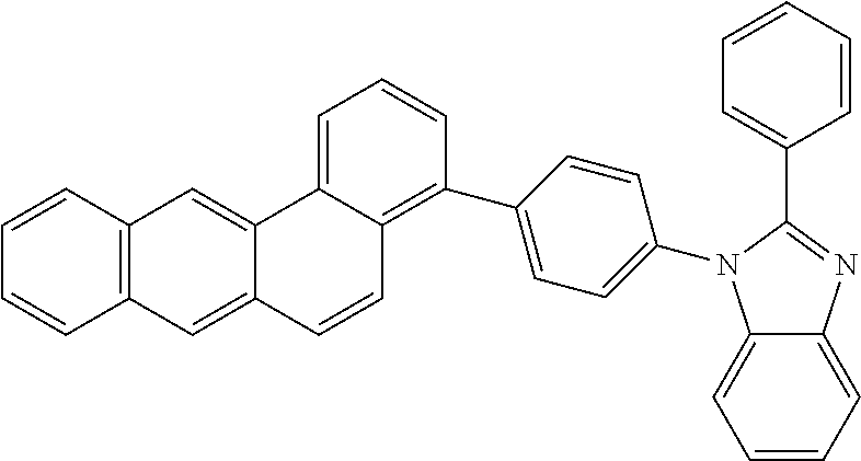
C1=C2C(=C(C3=CC=C(N4C5=CC=CC=C5N=C4C4=CC=CC=C4)C=C3)C=C1)C=CC1=CC3=C(C=C21)C=CC=C3
